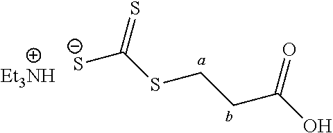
[S-]C(SCCC(O)=O)=S
